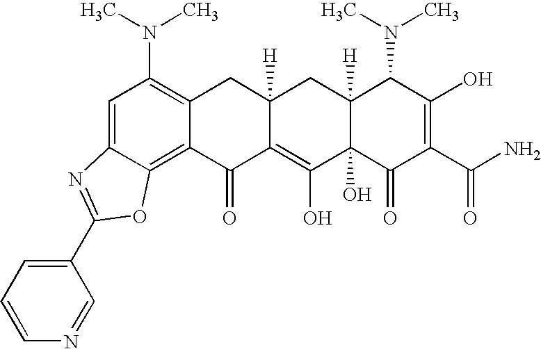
C1=C2C(=C3C(=C1N(C)C)CC1([H])C(=C(O)C4(O)C([H])(C1)C(N(C)C)C(O)=C(C(N)=O)C4=O)C3=O)OC(C1=CC=CN=C1)=N2
